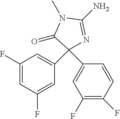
C1(F)=CC(F)=CC(C2(C3=CC(F)=C(F)C=C3)N=C(N)N(C)C2=O)=C1
